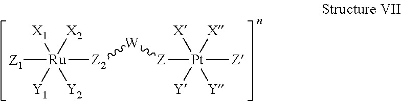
[Z]([Pt]([Z])([X])([X])([Y])[Y])[W][Z2][Ru]([X1])([X2])([Y1])([Y2])[Z1]
